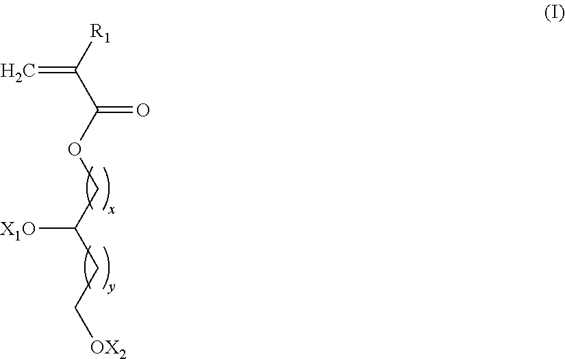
C=C([R1])C(=O)OCC(CC[OX2])[X1O]
